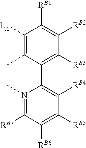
[LA]C1=C(C)C(C2=C([RB4])C([RB5])=C([RB6])C([RB7])=N2C)=C([RB3])C([RB2])=C1[RB1]
